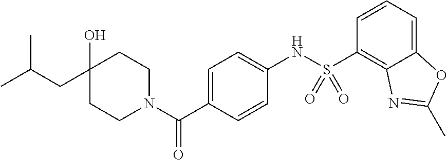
C1CN(C(C2=CC=C(NS(C3=C4C(=CC=C3)OC(C)=N4)(=O)=O)C=C2)=O)CCC1(O)CC(C)C
